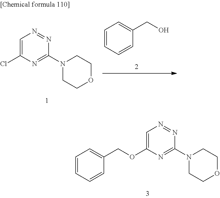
C1=C(OCC2=CC=CC=C2)N=C(N2CCOCC2)N=N1.C1=C(Cl)N=C(N2CCOCC2)N=N1.C1=CC=CC(CO)=C1
